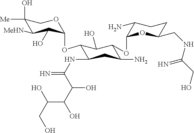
C1(O)([Me])C([MeHN])C(O)C(OC2C(NC(=N)C(C(O)C(O)CO)O)CC(N)C(OC3OC(CNC(CO)=N)CCC3N)C2O)OC1
